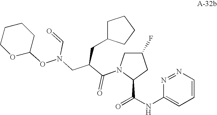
C1=CN=NC(NC(=O)C2CC(F)CN2C(C(CN(C=O)OC2CCCCO2)CC2CCCC2)=O)=C1
